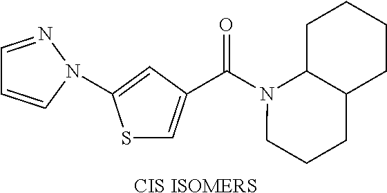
[CIS ISOMERS].S1C=C(C(N2CCCC3C2CCCC3)=O)C=C1N1C=CC=N1
